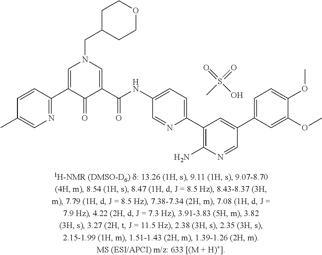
N1=C(C2=CN(CC3CCOCC3)C=C(C(NC3=CC=C(C4=C(N)N=CC(C5=CC=C(OC)C(OC)=C5)=C4)N=C3)=O)C2=O)C=CC(C)=C1.CS(=O)(=O)O
